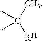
CC([R11])(C)C
